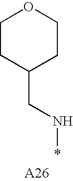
C1CC(CN*)CCO1
